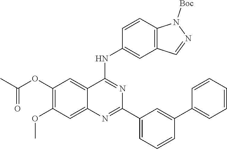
C1(C2=CC(C3=NC4=CC(OC)=C(OC(=O)C)C=C4C(NC4=CC5=C(C=C4)N([Boc])N=C5)=N3)=CC=C2)=CC=CC=C1
